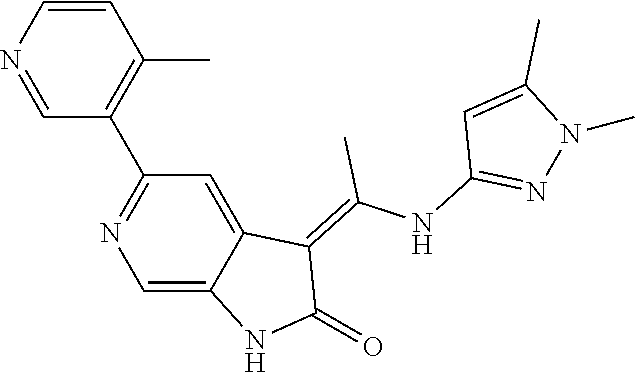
C1=CN=CC(C2=NC=C3C(=C2)C(=C(NC2=NN(C)C(C)=C2)C)C(=O)N3)=C1C
